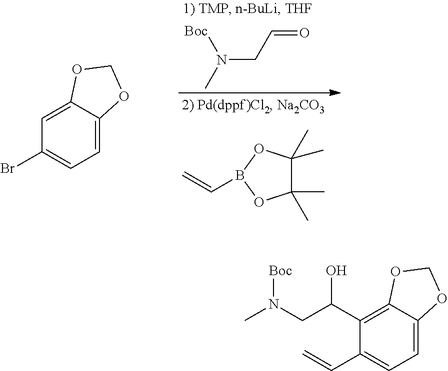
[Boc]N(C)CC=O.C1(C)(C)C(C)(C)OB(C=C)O1.C1=C2C(=CC(Br)=C1)OCO2.C1(C=C)=CC=C2C(=C1C(O)CN(C)[Boc])OCO2
